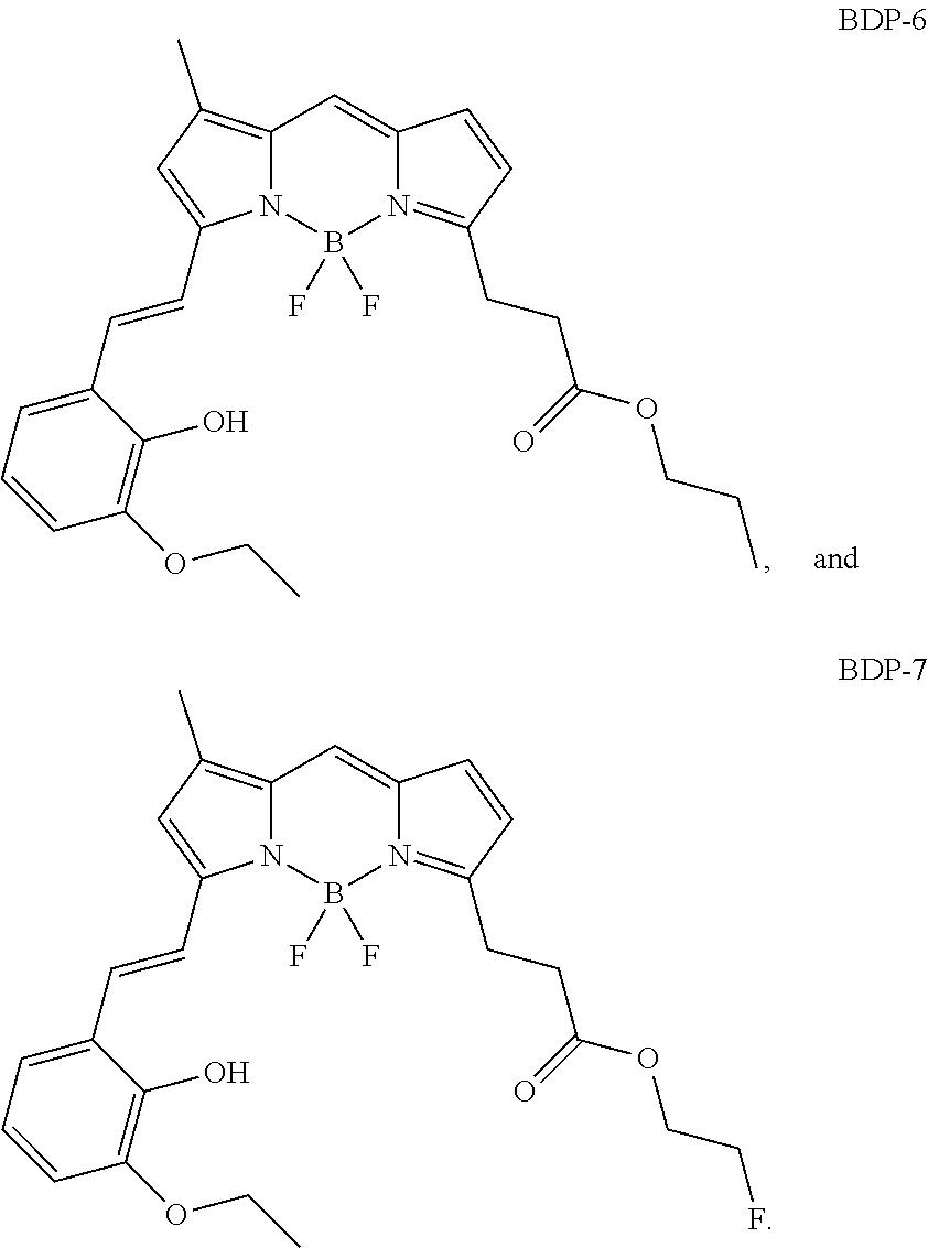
C12=C(C)C=C(C=CC3=CC=CC(OCC)=C3O)N1B(F)(F)N1=C(CCC(=O)OCCF)C=CC1=C2.C12=C(C)C=C(C=CC3=CC=CC(OCC)=C3O)N1B(F)(F)N1=C(CCC(=O)OCCC)C=CC1=C2
